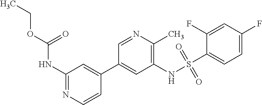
N1=CC(C2=CC(NC(OCC)=O)=NC=C2)=CC(NS(C2=CC=C(F)C=C2F)(=O)=O)=C1C
